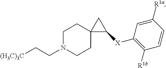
C1N(CC[(H3C)3C])CCC2(C1)C([X]C1=C([R1b])C=CC([R1a])=C1)C2
